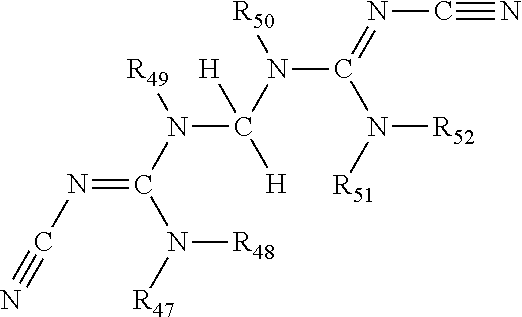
N#CN=C(N([R49])C([H])(N([R50])C(N([R51])[R52])=NC#N)[H])N([R47])[R48]
